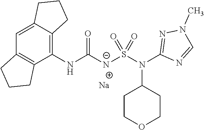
C1=C2C(=C(NC([N-]S(N(C3=NN(C)C=N3)C3CCOCC3)(=O)=O)=O)C3=C1CCC3)CCC2.[Na]
